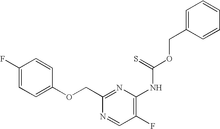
C1(F)=CC=C(OCC2=NC(NC(OCC3=CC=CC=C3)=S)=C(F)C=N2)C=C1
